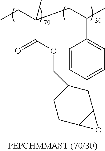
CCC(CC(C)C1=CC=CC=C1)(C(OCC1CC2C(CC1)O2)=O)C
